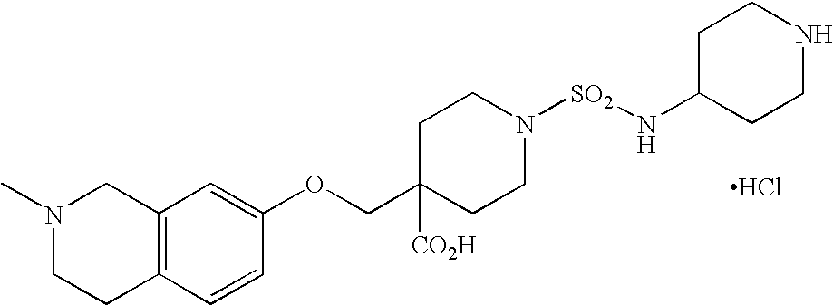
Cl.N1(C)CCC2=C(C1)C=C(OCC1([CO2H])CCN([SO2]NC3CCNCC3)CC1)C=C2
